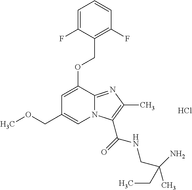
C1=C(OCC2=C(F)C=CC=C2F)C2=NC(C)=C(C(=O)NCC(C)(N)CC)N2C=C1COC.Cl
